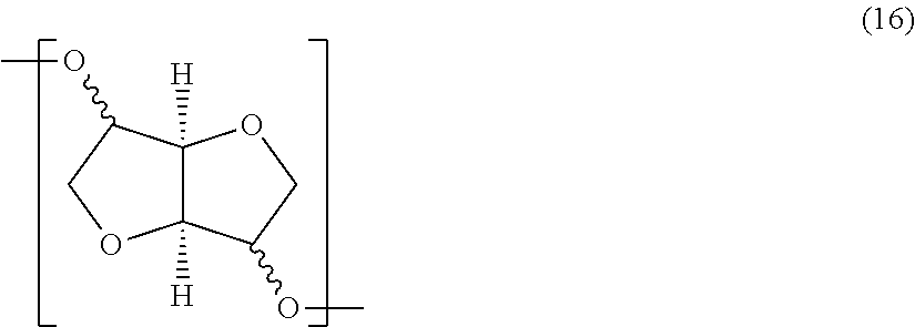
C12([H])C([H])(C(OC)CO1)OCC2OC
